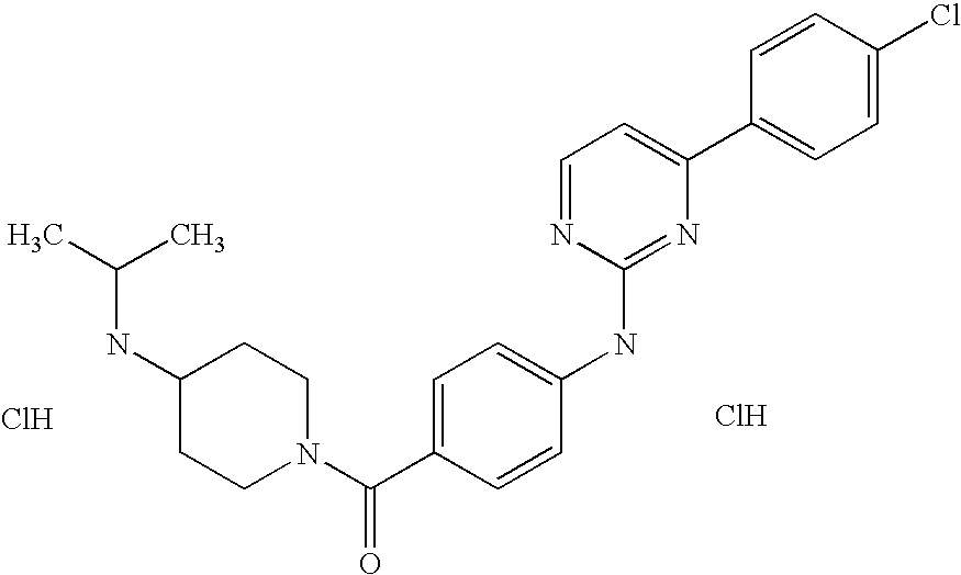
C1=CC(C2=CC=NC(NC3=CC=C(C(N4CCC(NC(C)C)CC4)=O)C=C3)=N2)=CC=C1Cl.Cl.Cl
